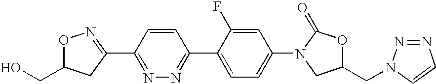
O1C(CO)CC(C2=NN=C(C3=CC=C(N4C(=O)OC(CN5N=NC=C5)C4)C=C3F)C=C2)=N1
